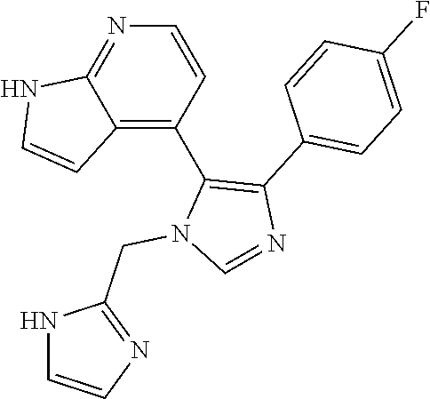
C12=C(C3=C(C4=CC=C(F)C=C4)N=CN3CC3=NC=CN3)C=CN=C1NC=C2
